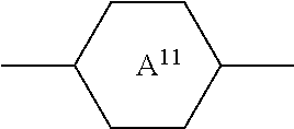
[A11].CC1CCC(C)CC1
